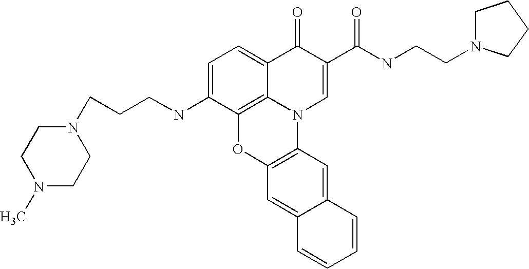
C1=C(NCCCN2CCN(C)CC2)C2=C3C(=C1)C(=O)C(C(=O)NCCN1CCCC1)=CN3C1=C(O2)C=C2C(=C1)C=CC=C2
